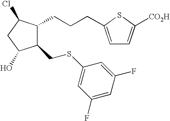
C1(CSC2=CC(F)=CC(F)=C2)C(CCCC2=CC=C([CO2H])S2)C(Cl)CC1O
